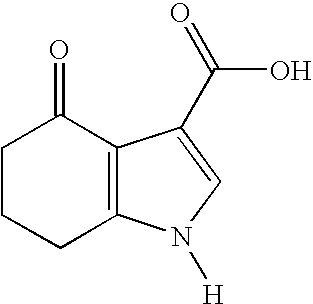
C1CCC2=C(C1=O)C(C(O)=O)=CN2[H]
